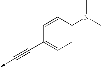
C1(C#C->C)=CC=C(N(C)C)C=C1
